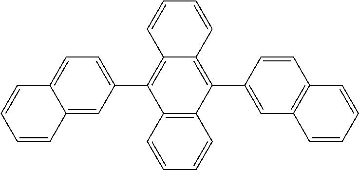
C12=C(C3=CC=C4C(=C3)C=CC=C4)C3=C(C(C4=CC5=C(C=C4)C=CC=C5)=C1C=CC=C2)C=CC=C3
